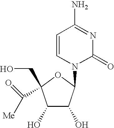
C1(O)C(O)C(N2C(=O)N=C(N)C=C2)OC1(C([Me])=O)CO
